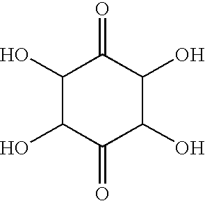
C1(O)C(O)C(=O)C(O)C(O)C1=O
